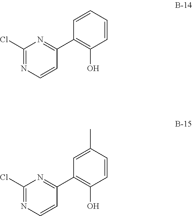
C1(Cl)=NC=CC(C2=C(O)C=CC=C2)=N1.C1(Cl)=NC=CC(C2=C(O)C=CC(C)=C2)=N1
